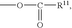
O(C(=O)[R11])C
